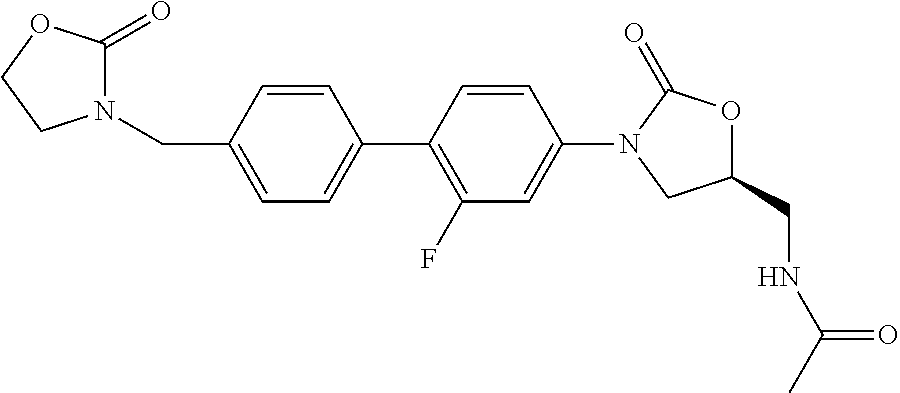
C1=C(C2=C(F)C=C(N3CC(CNC(C)=O)OC3=O)C=C2)C=CC(CN2C(=O)OCC2)=C1
